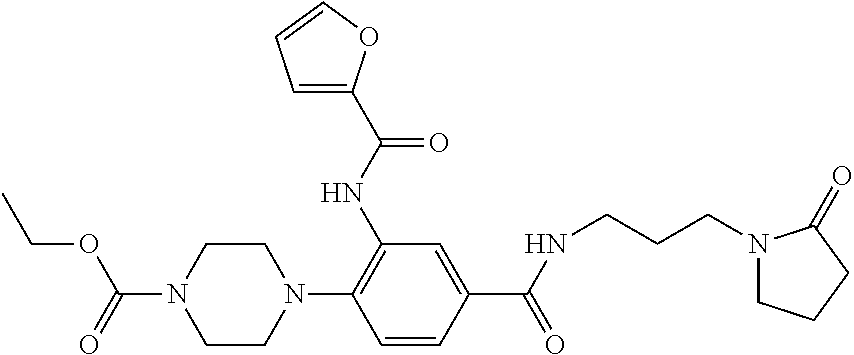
C1=CC(C(NCCCN2CCCC2=O)=O)=CC(NC(=O)C2=CC=CO2)=C1N1CCN(C(=O)OCC)CC1
